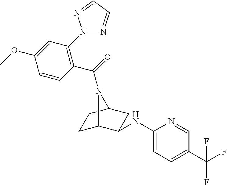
C1(NC2C3CCC(C2)N3C(=O)C2=C(N3N=CC=N3)C=C(OC)C=C2)=CC=C(C(F)(F)F)C=N1
